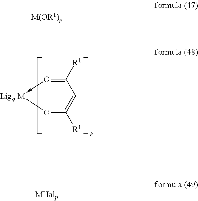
O1C([R1])=CC([R1])=O->[Ligq-M]1
